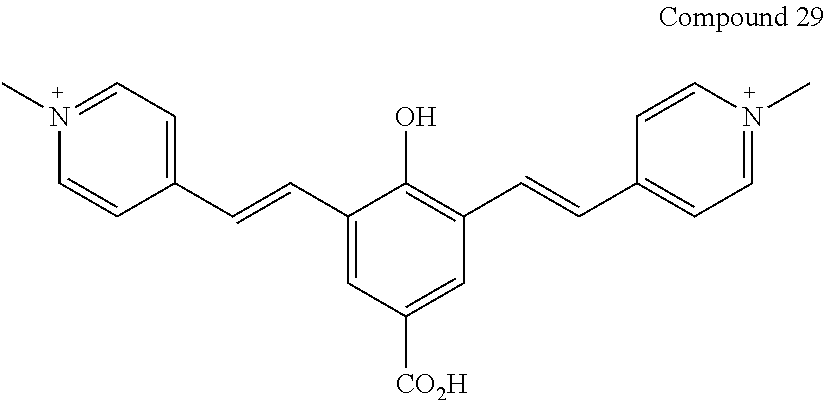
C1=N(C)C=CC(C=CC2=CC([CO2H])=CC(C=CC3=CC=N(C)C=C3)=C2O)=C1
